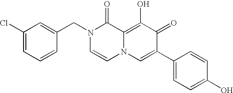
C1=C(CN2C=CN3C(=C(O)C(=O)C(C4=CC=C(O)C=C4)=C3)C2=O)C=CC=C1Cl
